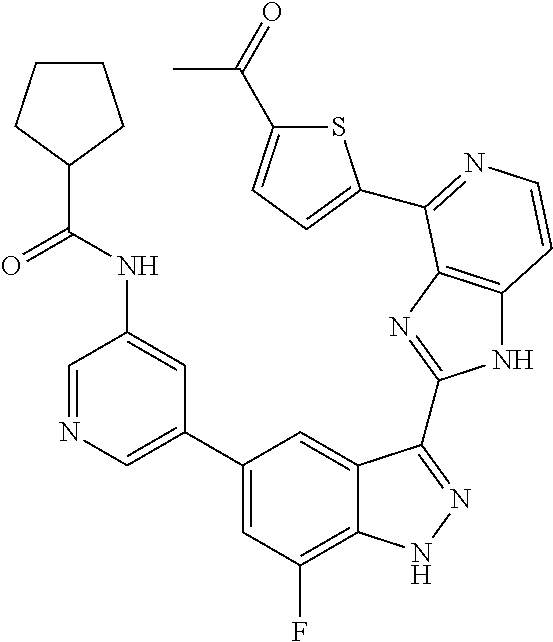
C1=C(C2=CC(F)=C3C(=C2)C(C2=NC4=C(N2)C=CN=C4C2=CC=C(C(=O)C)S2)=NN3)C=C(NC(=O)C2CCCC2)C=N1
